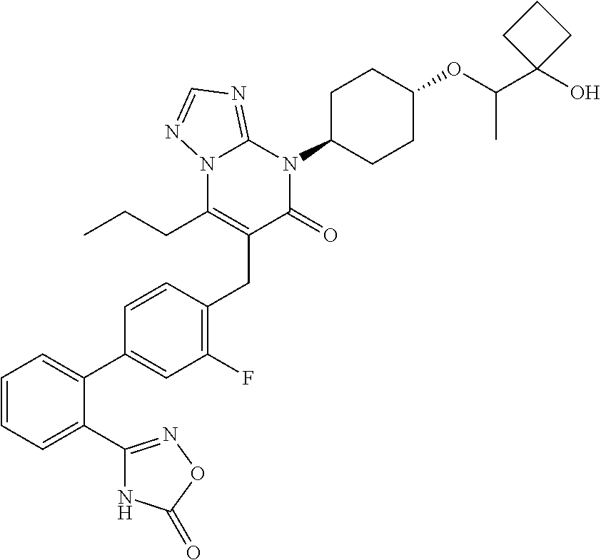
C1=CC=C(C2=NOC(=O)N2)C(C2=CC(F)=C(CC3=C(CCC)N4C(=NC=N4)N(C4CCC(OC(C5(O)CCC5)C)CC4)C3=O)C=C2)=C1
